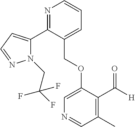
C(OC1=CN=CC(C)=C1C([H])=O)C1=CC=CN=C1C1=CC=NN1CC(F)(F)F
